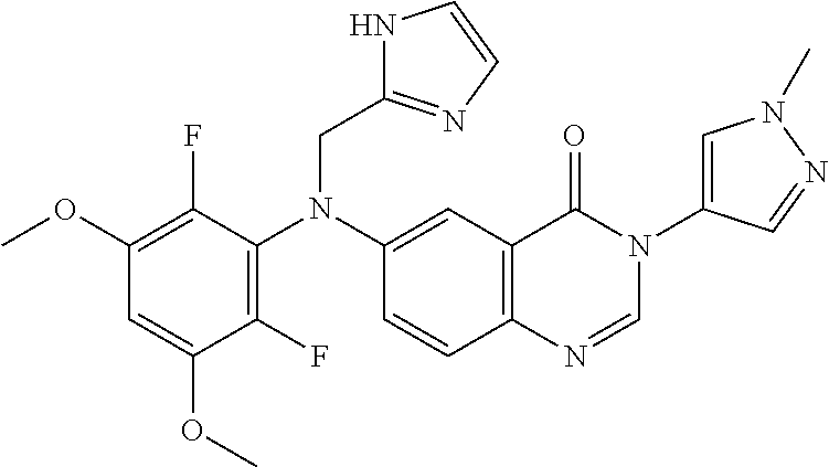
C1(OC)=C(F)C(N(C2=CC3=C(C=C2)N=CN(C2=CN(C)N=C2)C3=O)CC2=NC=CN2)=C(F)C(OC)=C1
